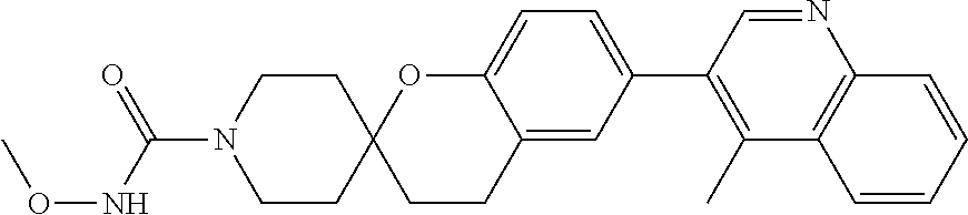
C1CN(C(NOC)=O)CCC12CCC1=CC(C3=C(C)C4=C(N=C3)C=CC=C4)=CC=C1O2
